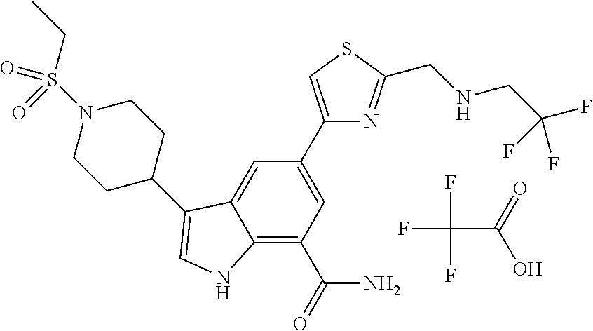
FC(C(=O)O)(F)F.C12=C(C(=O)N)C=C(C3=CSC(CNCC(F)(F)F)=N3)C=C1C(C1CCN(S(CC)(=O)=O)CC1)=CN2
